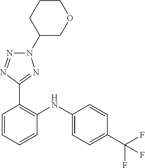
C1=CC(C(F)(F)F)=CC=C1NC1=C(C2=NN(C3COCCC3)N=N2)C=CC=C1
